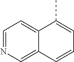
C1=NC=C2C(=C1)C(C)=CC=C2
